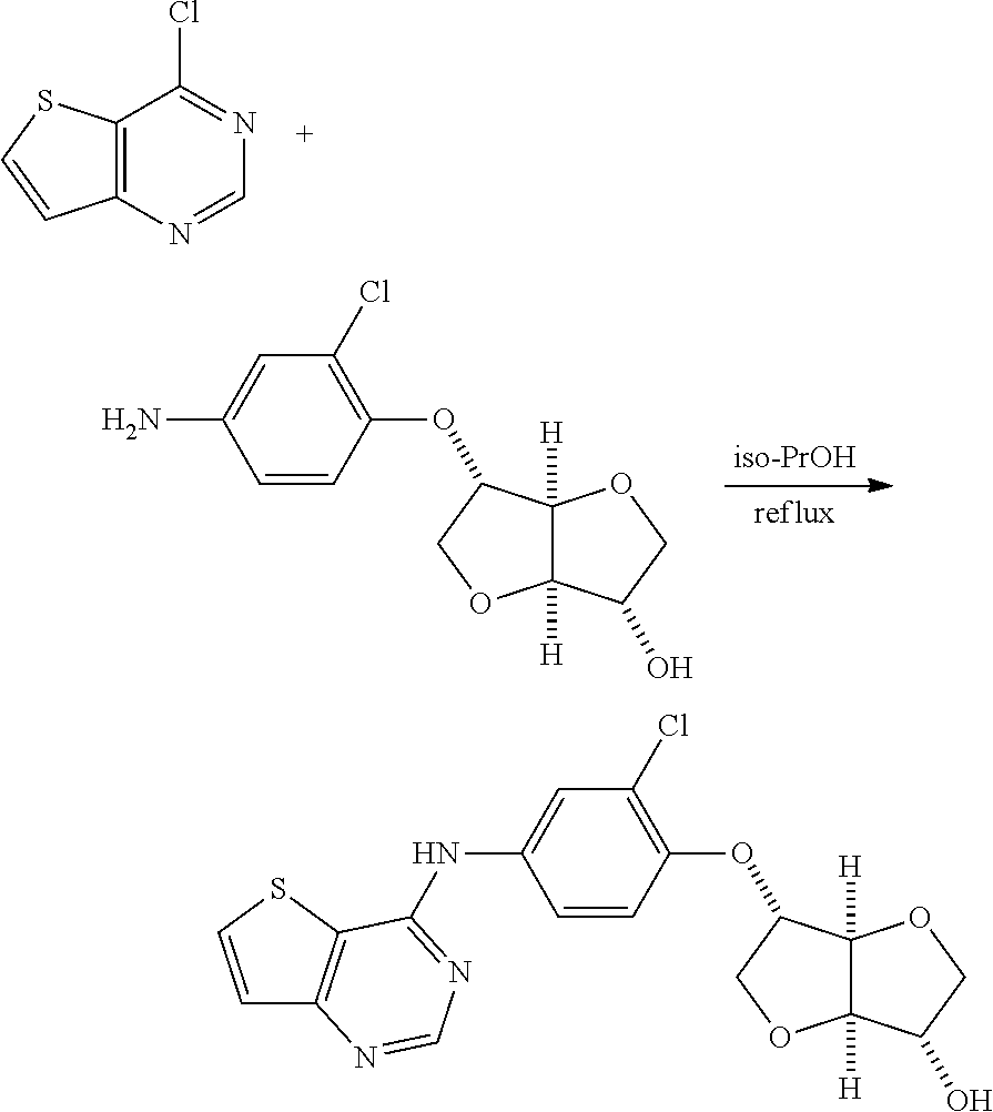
C12=C(N=CN=C1Cl)C=CS2.C1(OC2C3([H])C([H])(OC2)C(O)CO3)=C(Cl)C=C(N)C=C1.C1(OC2C3([H])C([H])(OC2)C(O)CO3)=C(Cl)C=C(NC2=NC=NC3=C2SC=C3)C=C1
